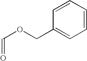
C(=O)OCC1=CC=CC=C1
